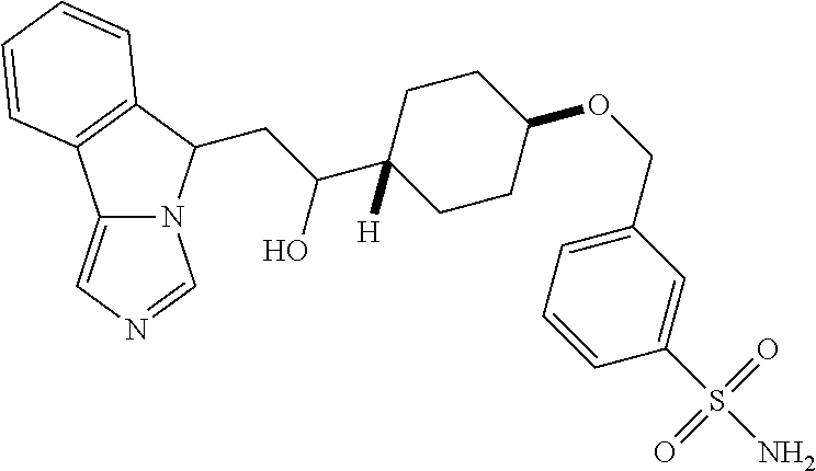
C12=CN=CN1C(CC(C1([H])CCC(OCC3=CC=CC(S(N)(=O)=O)=C3)CC1)O)C1=C2C=CC=C1
